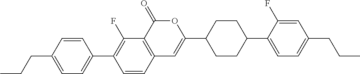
C12=C(C(=O)OC(C3CCC(C4=CC=C(CCC)C=C4F)CC3)=C1)C(F)=C(C1=CC=C(CCC)C=C1)C=C2
